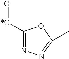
[*C](=O)C1=NN=C(C)O1
